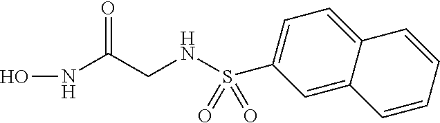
ONC(CNS(=O)(=O)C1=CC=C2C(=C1)C=CC=C2)=O
